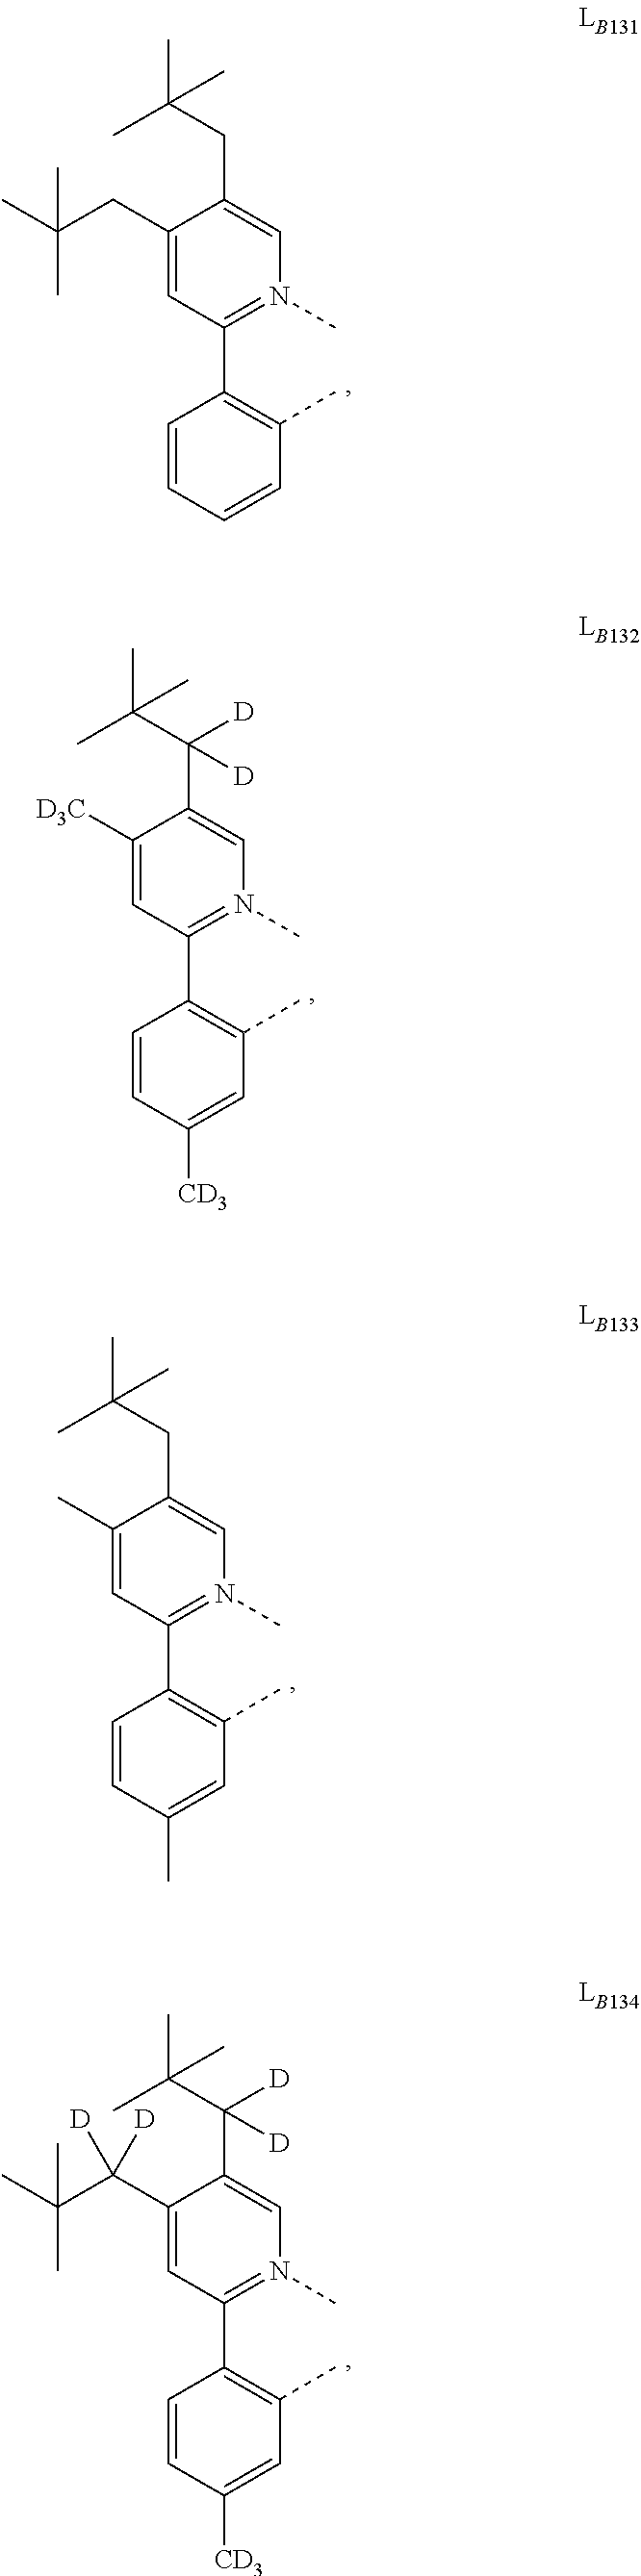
C1(CC(C)(C)C)=CC(C2=C(C)C=CC=C2)=N(C)C=C1CC(C)(C)C.C1([D3C])=CC(C2=C(C)C=C([CD3])C=C2)=N(C)C=C1C(C(C)(C)C)([D])[D].C1(C)=CC(C2=C(C)C=C(C)C=C2)=N(C)C=C1CC(C)(C)C.C1(C(C(C)(C)C)([D])[D])=CC(C2=C(C)C=C([CD3])C=C2)=N(C)C=C1C(C(C)(C)C)([D])[D]
